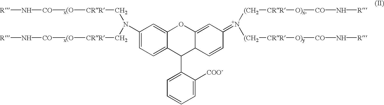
C([CRR][x(O][CO]N[R])N(C[CRR][x(O][CO]N[R])C1=CC=C2C(=C1)OC1=CC(=[N+]([(CH2][CRR][O)x-][CO]N[R])[(CH2][CRR][O)y][CO]N[R])C=CC1C2C1=CC=CC=C1[COO-]
